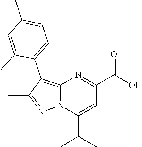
N12C(=C(C3=CC=C(C)C=C3C)C(C)=N1)N=C(C(O)=O)C=C2C(C)C
